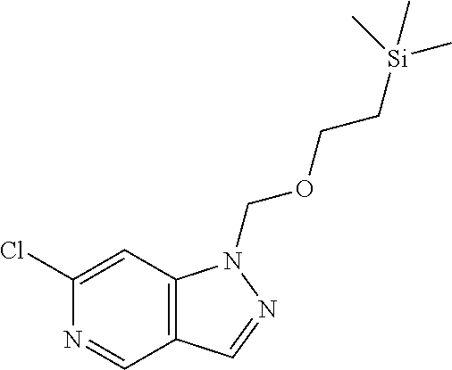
ClC1=CC2=C(C=N1)C=NN2COCC[Si](C)(C)C
